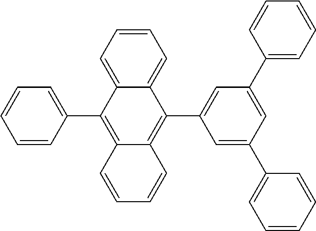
C1=CC=C2C(=C1)C(C1=CC(C3=CC=CC=C3)=CC(C3=CC=CC=C3)=C1)=C1C(=C2C2=CC=CC=C2)C=CC=C1
